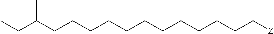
C(CCCCC[Z])CCCCCCC(CC)C
